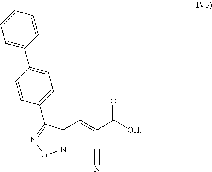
N1=C(C=C(C([OH])=O)C#N)C(C2=CC=C(C3=CC=CC=C3)C=C2)=NO1
